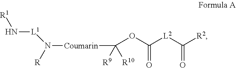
[L1](N([Coumarin]C(OC([L2]C([R2])=O)=O)([R9])[R10])[R])N[R1]
